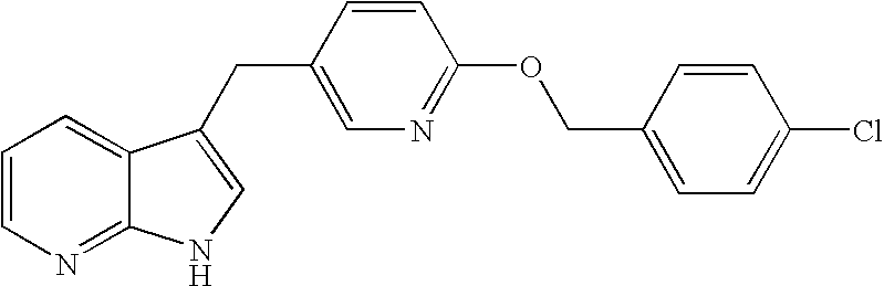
C1=CN=C2C(=C1)C(CC1=CN=C(OCC3=CC=C(Cl)C=C3)C=C1)=CN2
